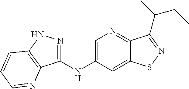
C1(NC2=CN=C3C(=C2)SN=C3C(C)CC)=NNC2=C1N=CC=C2
